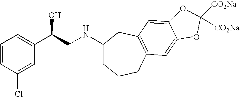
C1=CC(Cl)=CC(C(CNC2CCCC3=C(C2)C=C2C(=C3)OC([CO2Na])([CO2Na])O2)O)=C1
